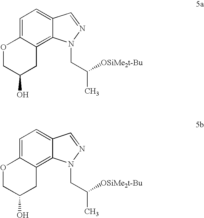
C1=C2C(=C3C(=C1)C=NN3CC(C)[OSiMe2t-Bu])CC(O)CO2.C1=C2C(=C3C(=C1)C=NN3CC(C)[OSiMe2t-Bu])CC(O)CO2
